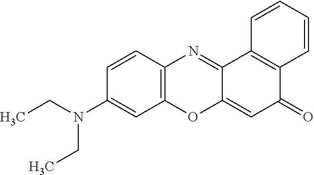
C1(N(CC)CC)=CC2=C(C=C1)N=C1C(=CC(=O)C3=C1C=CC=C3)O2
